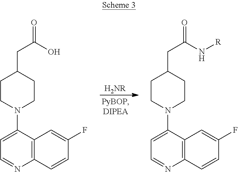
[H2NR].C1(N2CCC(CC(O)=O)CC2)=CC=NC2=C1C=C(F)C=C2.C1(N2CCC(CC(N[R])=O)CC2)=CC=NC2=C1C=C(F)C=C2
